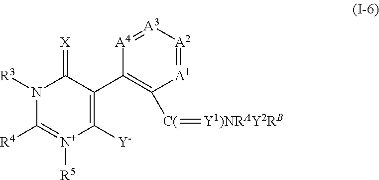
N1([R3])C([R4])=[N+]([R5])C([Y])=C(C2=C([C(]=[Y1)NRAY2RB])[A1]=[A2][A3]=[A4]2)C1=[X]
